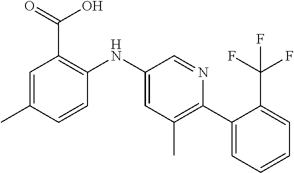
C1=C(C)C=CC(NC2=CC(C)=C(C3=CC=CC=C3C(F)(F)F)N=C2)=C1C(=O)O
